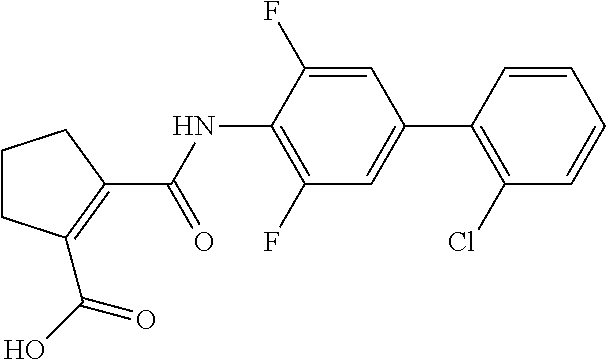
C1CCC(C(NC2=C(F)C=C(C3=C(Cl)C=CC=C3)C=C2F)=O)=C1C(O)=O
